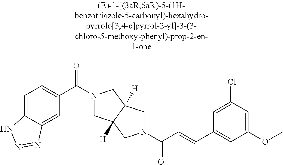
C1=C2C(=CC(C(=O)N3CC4([H])C([H])(C3)CN(C(=O)C=CC3=CC(OC)=CC(Cl)=C3)C4)=C1)N=NN2
